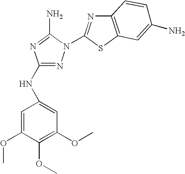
N1=C(NC2=CC(OC)=C(OC)C(OC)=C2)N=C(N)N1C1=NC2=C(S1)C=C(N)C=C2
